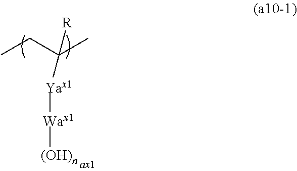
CCC(C)([Yax1][Wax1][(OH)n])[R]
